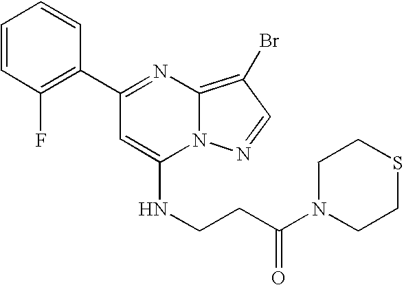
C1(C2=NC3=C(Br)C=NN3C(NCCC(N3CCSCC3)=O)=C2)=C(F)C=CC=C1
